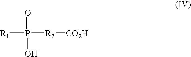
[R1]P(=O)([R2][CO2H])O
